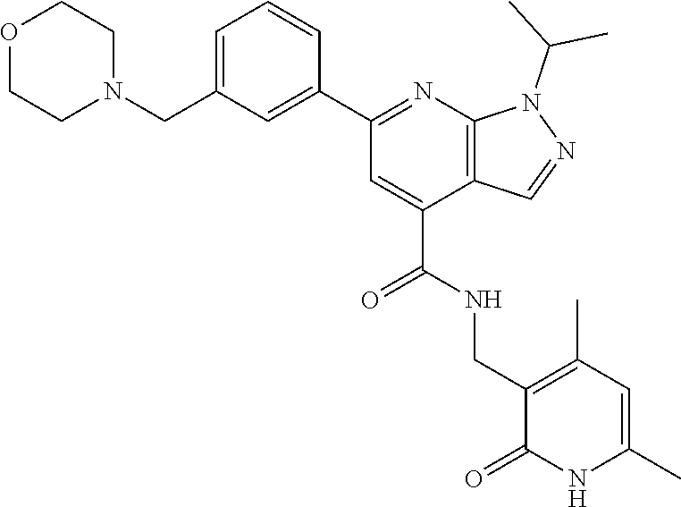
O1CCN(CC2=CC=CC(C3=NC4=C(C(C(NCC5=C(C)C=C(C)NC5=O)=O)=C3)C=NN4C(C)C)=C2)CC1
